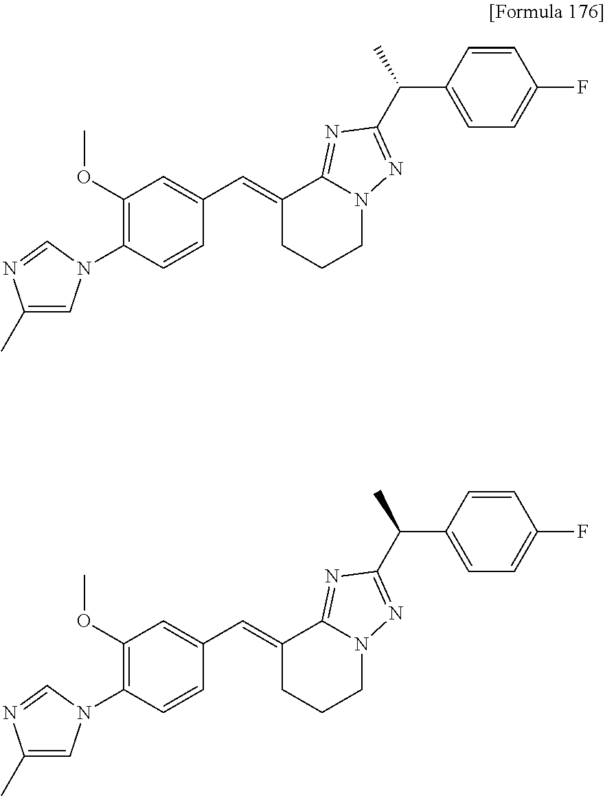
C1(OC)=C(N2C=C(C)N=C2)C=CC(C=C2CCCN3C2=NC(C(C2=CC=C(F)C=C2)C)=N3)=C1.C1(OC)=C(N2C=C(C)N=C2)C=CC(C=C2CCCN3C2=NC(C(C2=CC=C(F)C=C2)C)=N3)=C1
